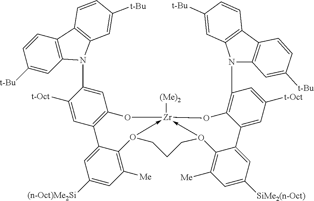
C1=CC2=C(C=C1[t-Bu])N(C1=CC3=C(C=C1[t-Oct])C1=CC([(n-Oct)Me2Si])=CC([Me])=C1O1->[Zr]4([(Me)2])(-O(CCC1)C1=C([Me])C=C([SiMe2(n-Oct)])C=C1C1=CC([t-Oct])=CC(N5C6=C(C7=C5C=C([t-Bu])C=C7)C=CC([t-Bu])=C6)=C1O4)O3)C1=C2C=CC([t-Bu])=C1
